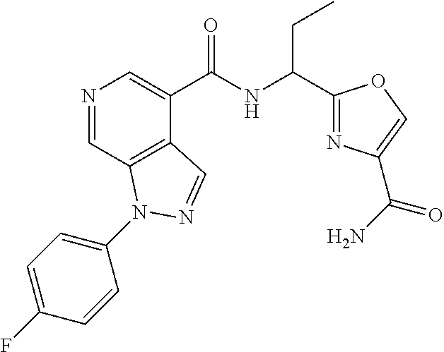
N1=CC2=C(C(C(NC(CC)C3=NC(C(=O)N)=CO3)=O)=C1)C=NN2C1=CC=C(F)C=C1
